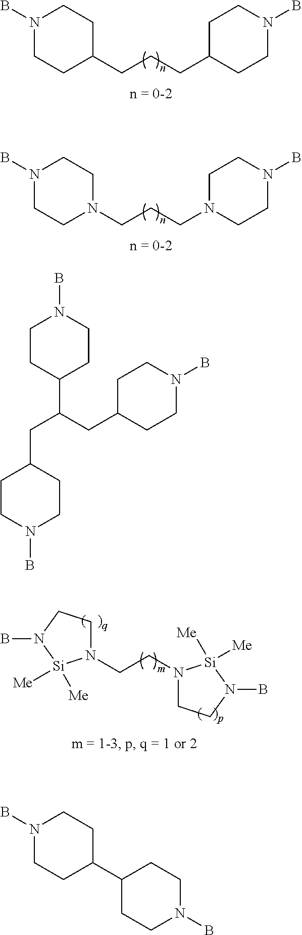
N1(B)CCC(CCCC2CCN(B)CC2)CC1.N1(B)CCN(CCCN2CCN(B)CC2)CC1.N1(CCN2CCN(B)[Si]2([Me])[Me])CCN(B)[Si]1([Me])[Me].C1CC(C(CC2CCN(B)CC2)CC2CCN(B)CC2)CCN1B.N1(B)CCC(C2CCN(B)CC2)CC1
